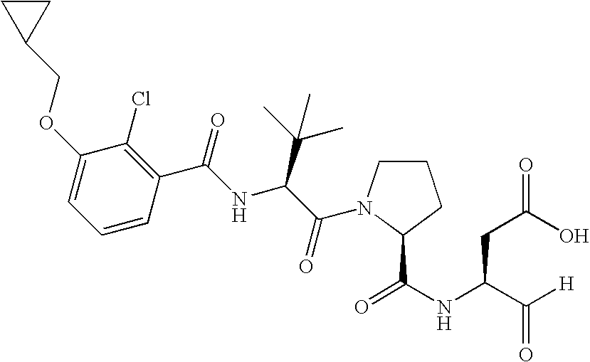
C1(OCC2CC2)=CC=CC(C(NC(C(=O)N2CCCC2C(NC(C([H])=O)CC(O)=O)=O)C(C)(C)C)=O)=C1Cl
